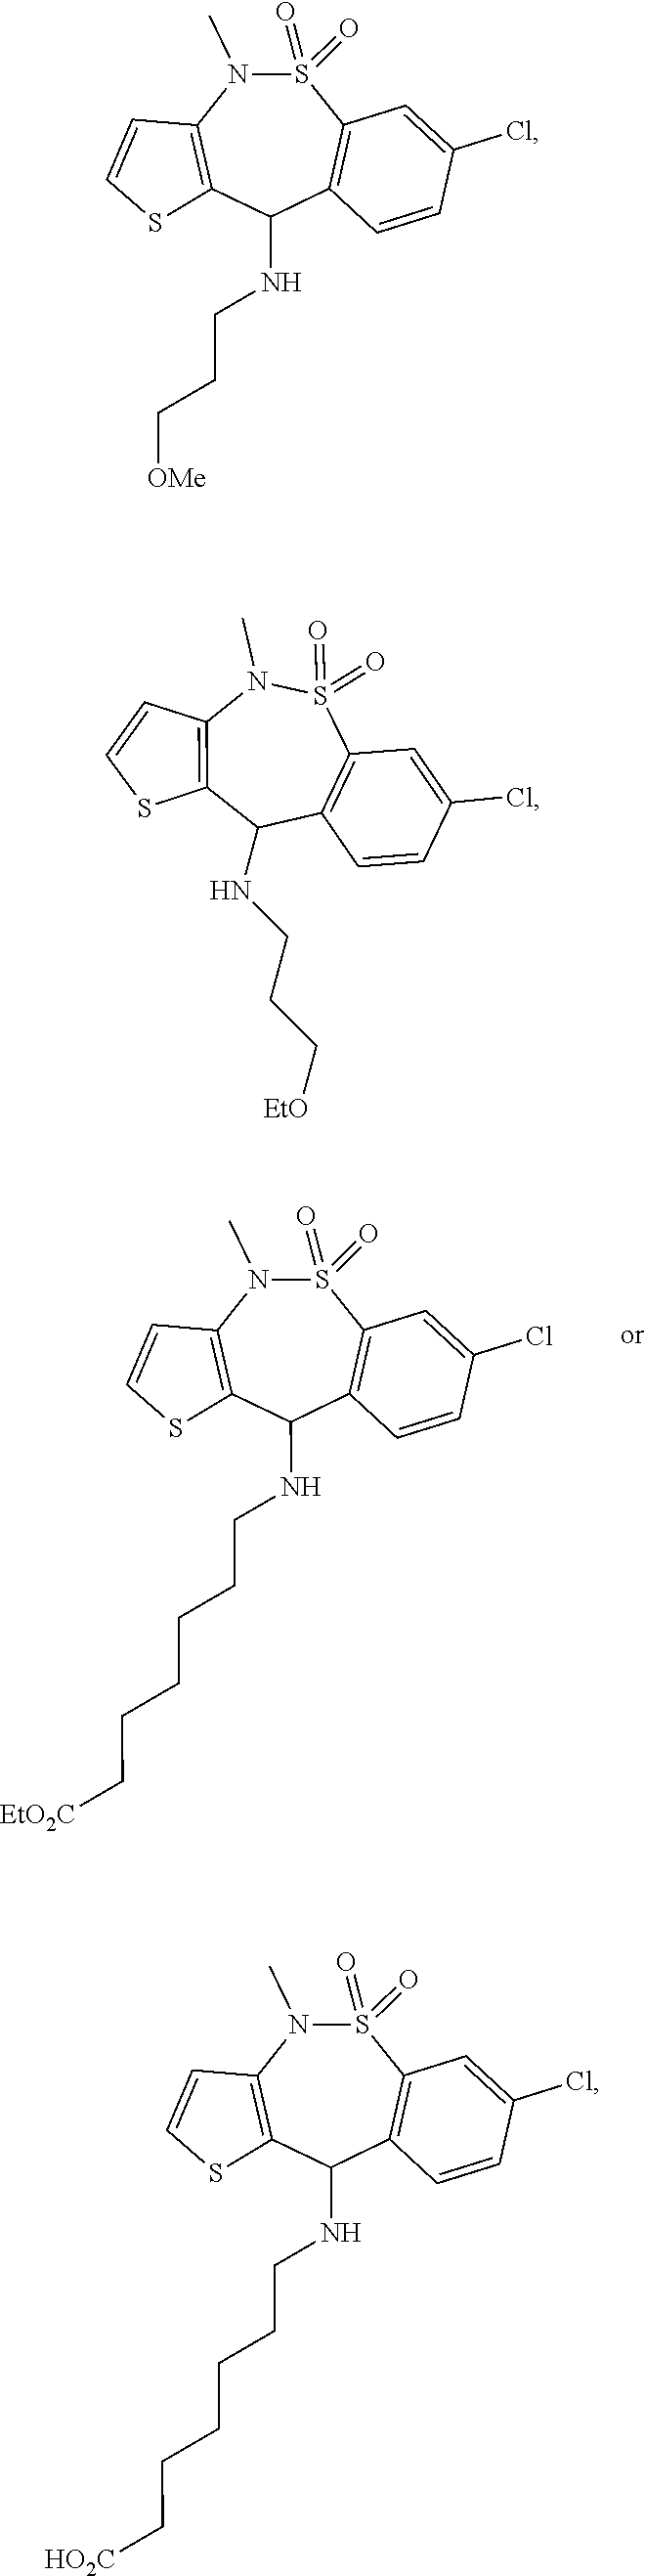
C12=C(N(C)S(=O)(=O)C3=C(C1NCCCCCC[EtO2C])C=CC(Cl)=C3)C=CS2.C12=C(N(C)S(=O)(=O)C3=C(C1NCCC[OMe])C=CC(Cl)=C3)C=CS2.C12=C(N(C)S(=O)(=O)C3=C(C1NCCC[EtO])C=CC(Cl)=C3)C=CS2.C12=C(N(C)S(=O)(=O)C3=C(C1NCCCCCC[HO2C])C=CC(Cl)=C3)C=CS2
